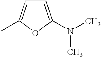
C1=C(N(C)C)OC(C)=C1
